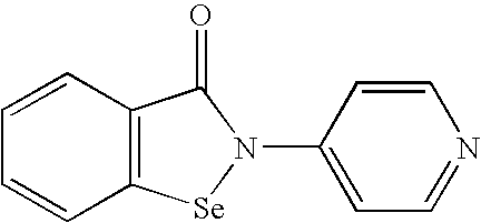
C1=CC2=C(C=C1)[Se]N(C1=CC=NC=C1)C2=O
